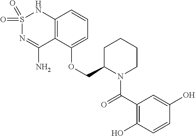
C12=C(C(OCC3N(C(C4=C(O)C=CC(O)=C4)=O)CCCC3)=CC=C1)C(N)=NS(=O)(=O)N2
